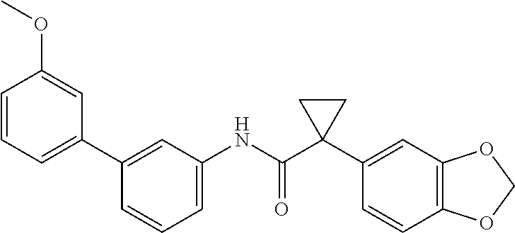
C1=CC(C2=CC=CC(OC)=C2)=CC(NC(C2(C3=CC4=C(C=C3)OCO4)CC2)=O)=C1
